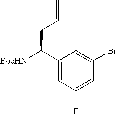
C1(C([BocHN])CC=C)=CC(F)=CC(Br)=C1
